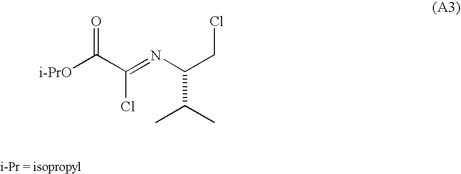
[i-PrO]C(C(=NC(CCl)C(C)C)Cl)=O
